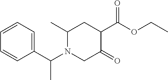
C(N1C(C)CC(C(OCC)=O)C(=O)C1)(C1=CC=CC=C1)C
